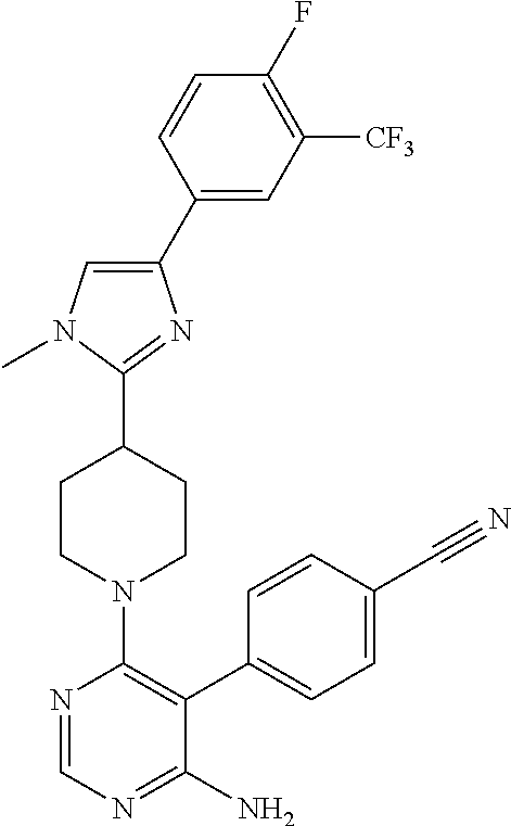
C1(C2=CC([CF3])=C(F)C=C2)=CN(C)C(C2CCN(C3=C(C4=CC=C(C#N)C=C4)C(N)=NC=N3)CC2)=N1
